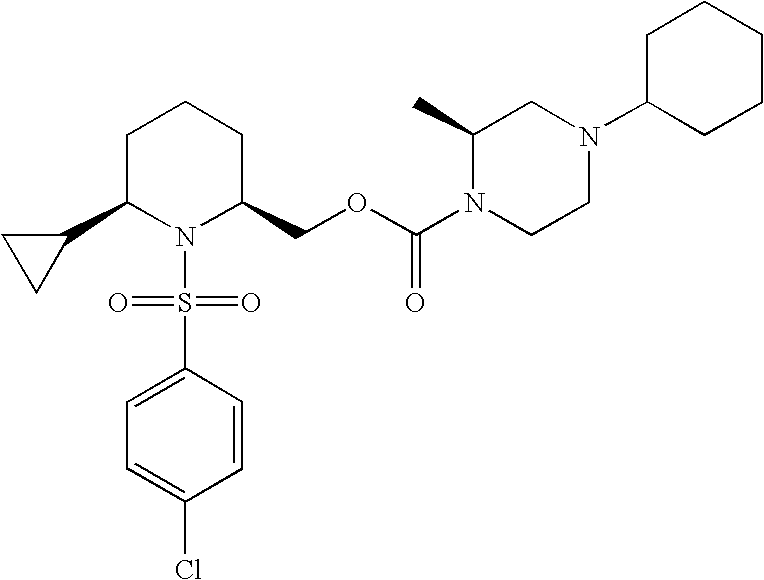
C1C(C2CC2)N(S(C2=CC=C(Cl)C=C2)(=O)=O)C(COC(N2CCN(C3CCCCC3)CC2C)=O)CC1
